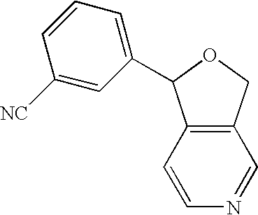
C1=CN=CC2=C1C(C1=CC=CC([NC])=C1)OC2
